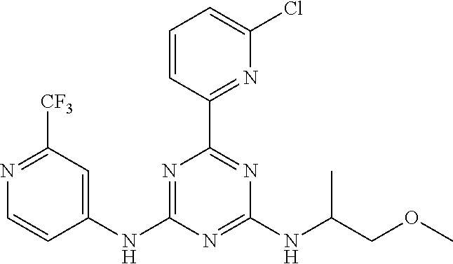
C1=CC(C2=NC(NC(COC)C)=NC(NC3=CC([CF3])=NC=C3)=N2)=NC(Cl)=C1
